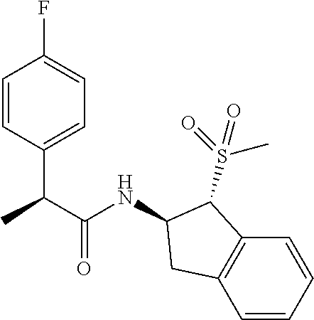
CC(C(NC1CC2=C(C1S(=O)(C)=O)C=CC=C2)=O)C1=CC=C(F)C=C1
